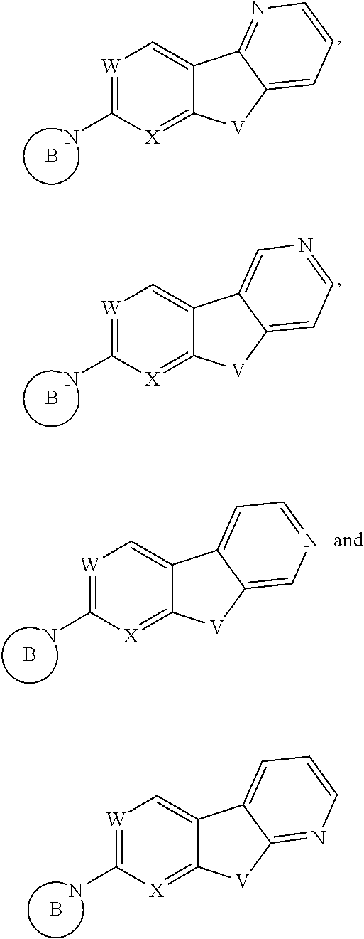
[W]1=C(N)[X]=C2C(=C1)C1=NC=CC=C1[V]2.B.[W]1=C(N)[X]=C2C(=C1)C1=CN=CC=C1[V]2.B.[W]1=C(N)[X]=C2C(=C1)C1=CC=NC=C1[V]2.B.[W]1=C(N)[X]=C2C(=C1)C1=CC=CN=C1[V]2.B
